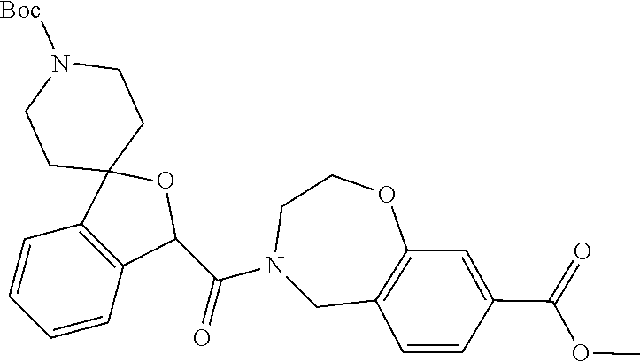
C1=CC2=C(C=C1)C1(OC2C(=O)N2CC3=C(OCC2)C=C(C(OC)=O)C=C3)CCN([Boc])CC1
